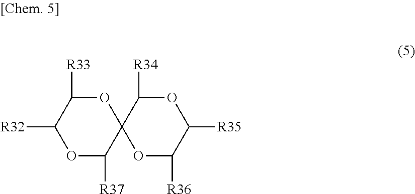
O1C([R37])C2(OC([R33])C1[R32])OC([R36])C([R35])OC2[R34]
